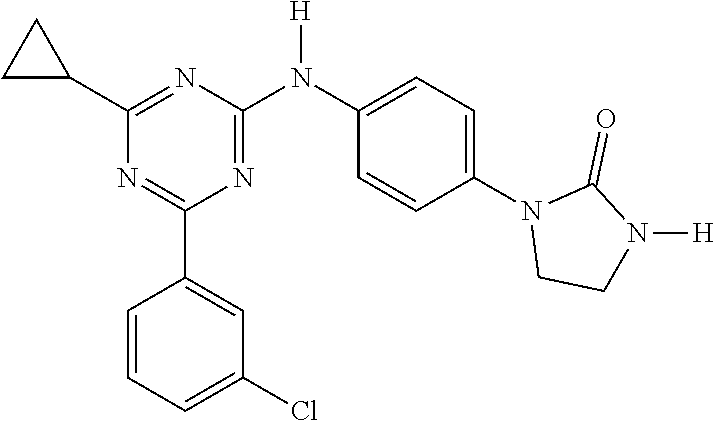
C1(C2=CC(Cl)=CC=C2)=NC(C2CC2)=NC(N(C2=CC=C(N3CCN([H])C3=O)C=C2)[H])=N1
